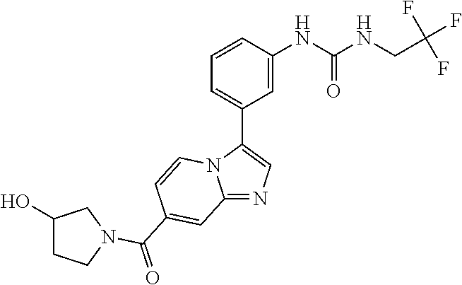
C12=NC=C(C3=CC=CC(NC(NCC(F)(F)F)=O)=C3)N1C=CC(C(=O)N1CCC(O)C1)=C2
